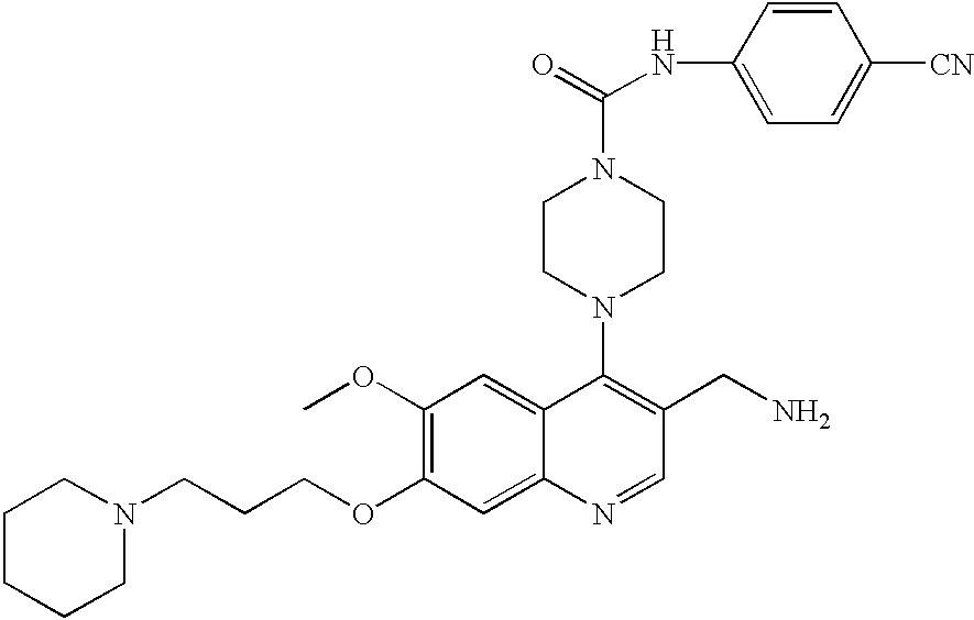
C1(OC)=C(OCCCN2CCCCC2)C=C2C(=C1)C(N1CCN(C(=O)NC3=CC=C([CN])C=C3)CC1)=C(CN)C=N2
